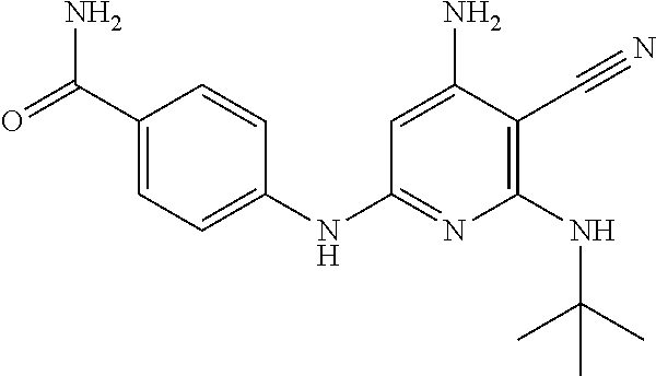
C(C1=CC=C(NC2=NC(NC(C)(C)C)=C(C#N)C(N)=C2)C=C1)(=O)N
